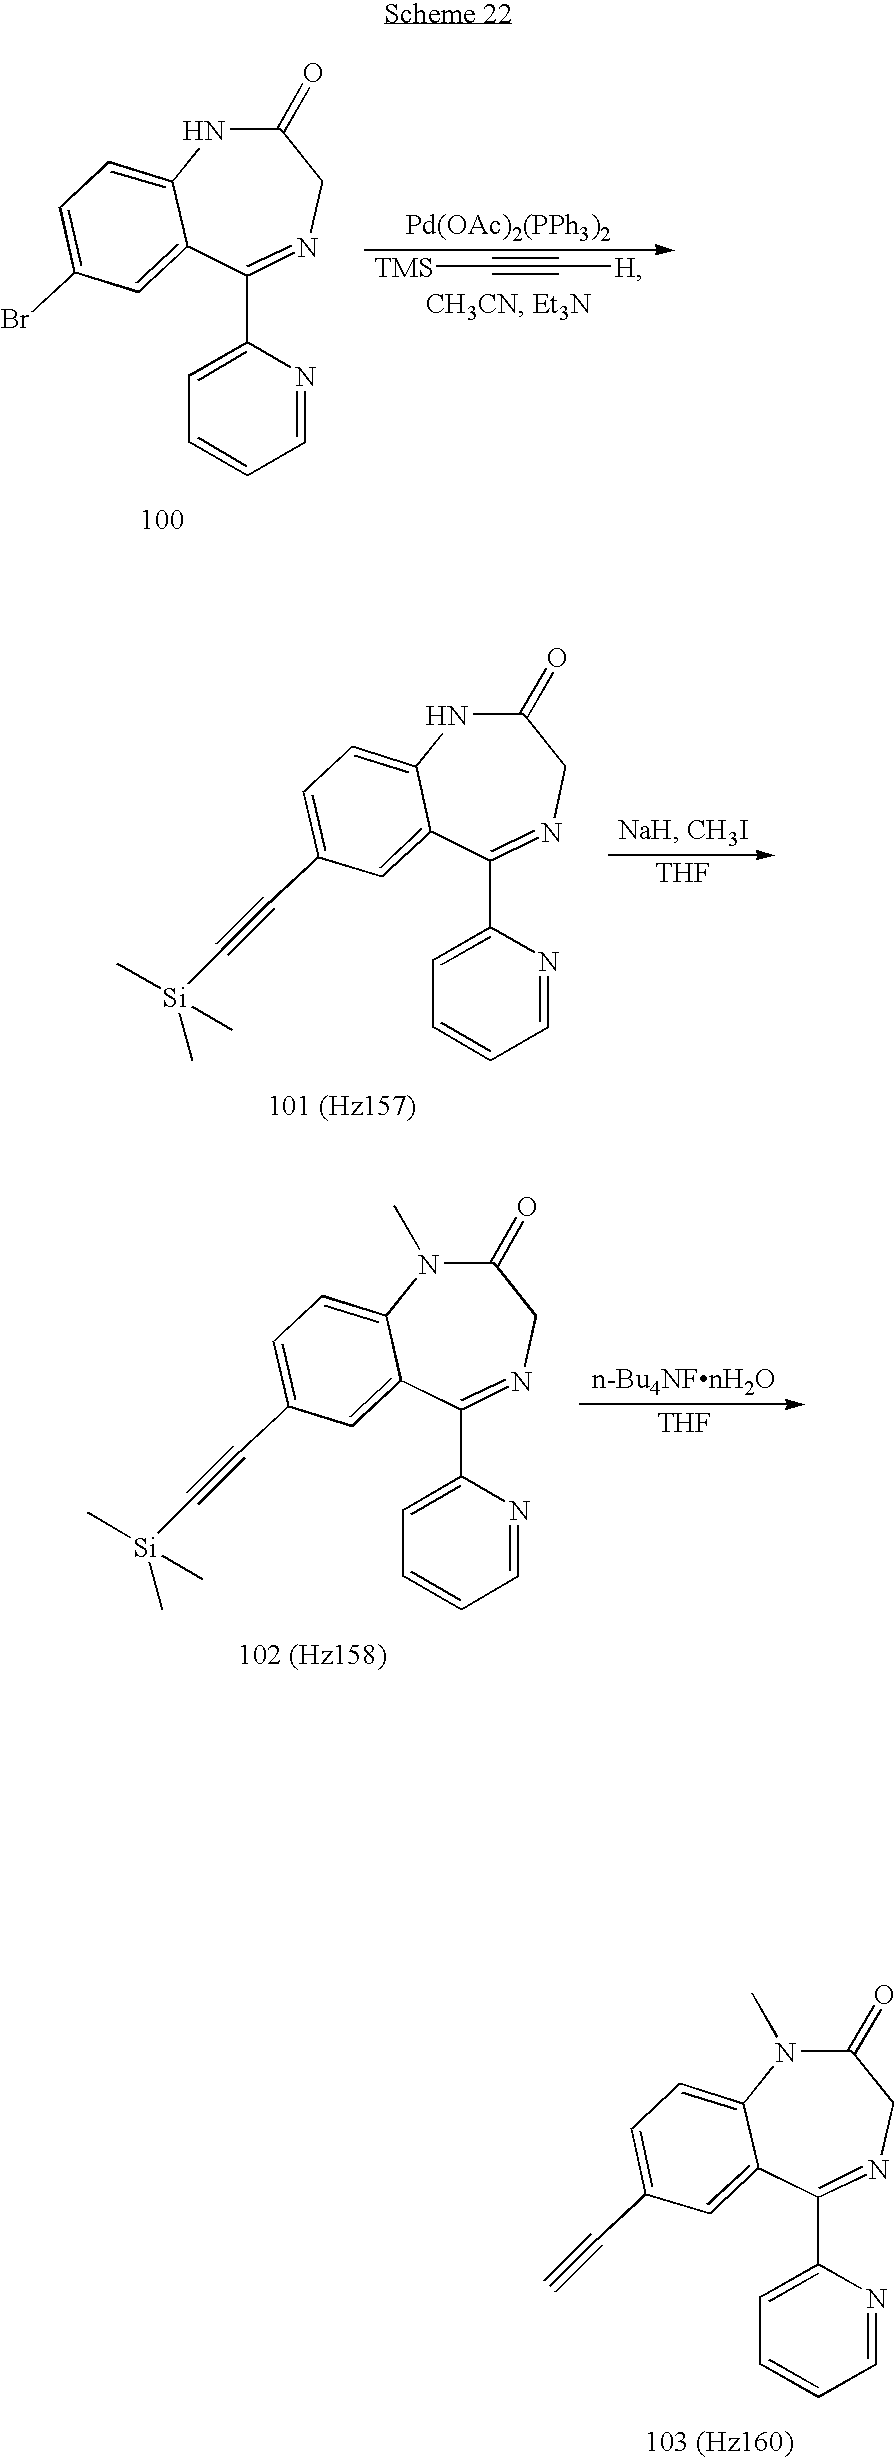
C1(=O)N(C)C2=CC=C(C#C)C=C2C(C2=CC=CC=N2)=NC1.C1(=O)NC2=CC=C(Br)C=C2C(C2=CC=CC=N2)=NC1.[TMS]C#C[H].[Pd(OAc)2(PPh3)2].C1(=O)NC2=CC=C(C#C[Si](C)(C)C)C=C2C(C2=CC=CC=N2)=NC1.[THF].C1(=O)N(C)C2=CC=C(C#C[Si](C)(C)C)C=C2C(C2=CC=CC=N2)=NC1.[THF]
